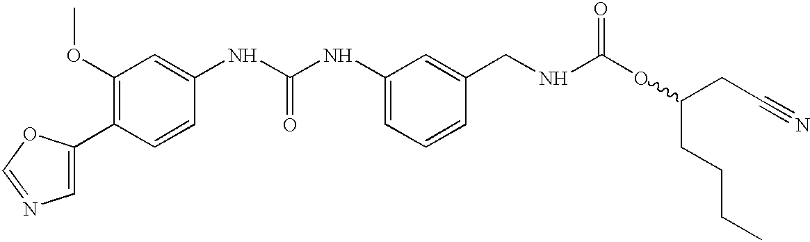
C1=C(C2=C(OC)C=C(NC(NC3=CC=CC(CNC(OC(CCCC)CC#N)=O)=C3)=O)C=C2)OC=N1
